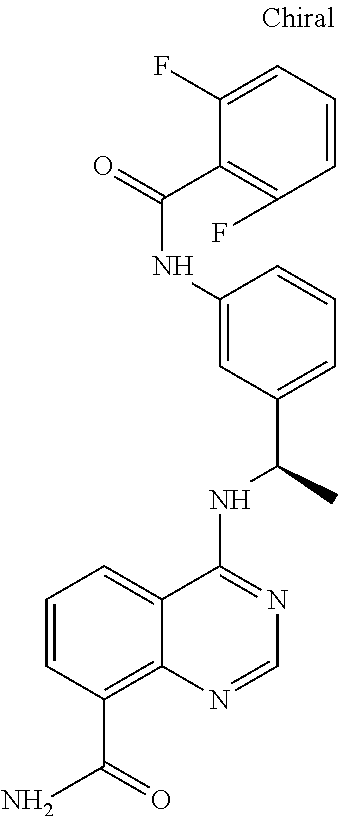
C1(NC(=O)C2=C(F)C=CC=C2F)=CC(C(C)NC2=NC=NC3=C(C(=O)N)C=CC=C23)=CC=C1
